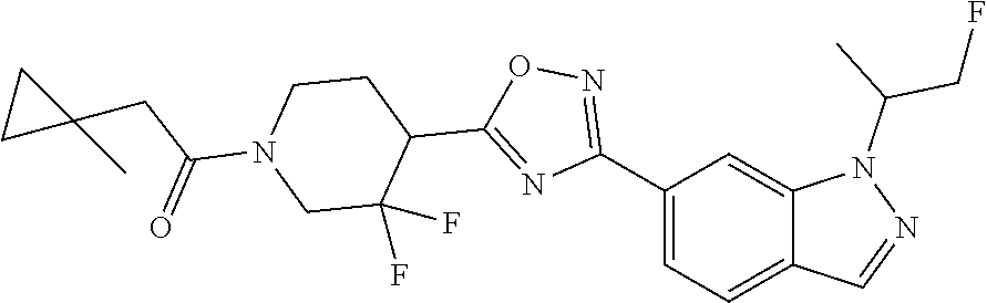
C1(C2=NOC(C3CCN(C(CC4(C)CC4)=O)CC3(F)F)=N2)=CC=C2C(=C1)N(C(C)CF)N=C2
